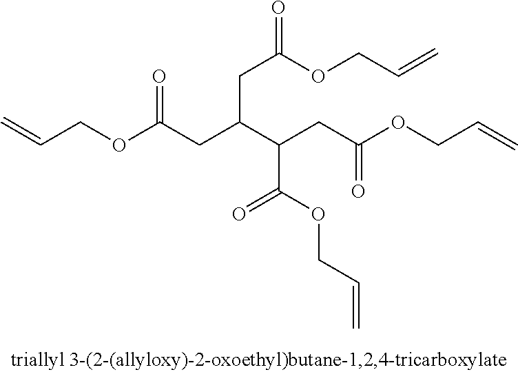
C(C(C(CC(OCC=C)=O)C(OCC=C)=O)CC(OCC=C)=O)C(OCC=C)=O
